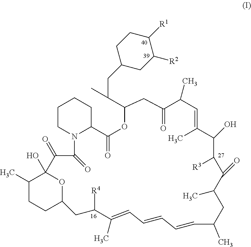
C1CN2C(CC1)C(=O)OC(C(C)CC1CC([R2])C([R1])CC1)CC(=O)C(C)C=C(C)C(O)C([R3])C(=O)C(C)CC(C)C=CC=CC=C(C)C([R4])CC1CCC(C)C(O)(O1)C(=O)C2=O
